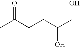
CC(CCC(CO)O)=O
